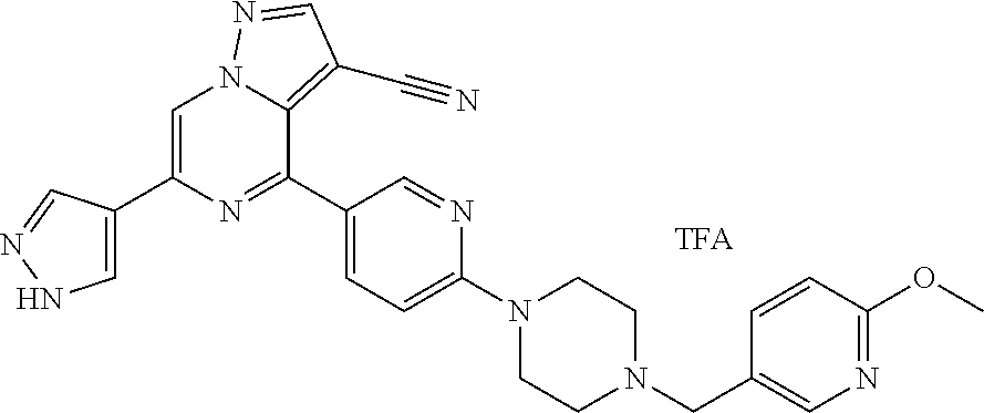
C1=C(C2=CNN=C2)N=C(C2=CC=C(N3CCN(CC4=CN=C(OC)C=C4)CC3)N=C2)C2=C(C#N)C=NN12
